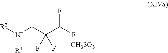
[R2][N+]([R1])(CC(C(F)F)(F)F)C.[CH3SO3-]
